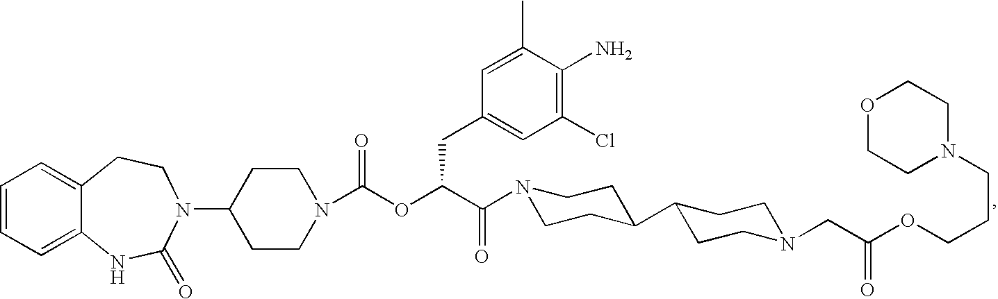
C1=CC=C2C(=C1)CCN(C1CCN(C(OC(C(=O)N3CCC(C4CCN(CC(OCCCN5CCOCC5)=O)CC4)CC3)CC3=CC(Cl)=C(N)C(C)=C3)=O)CC1)C(=O)N2
